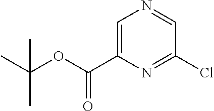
C1=C(C(OC(C)(C)C)=O)N=C(Cl)C=N1
